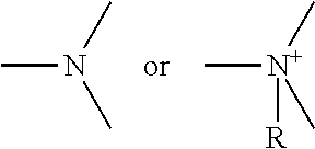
CN(C)C.C[N+](C)(C)[R]
